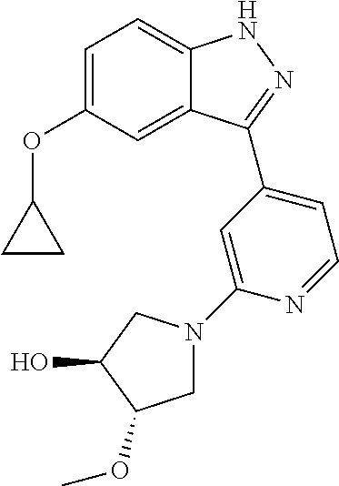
C1=C(OC2CC2)C=C2C(=C1)NN=C2C1=CC=NC(N2CC(OC)C(O)C2)=C1
